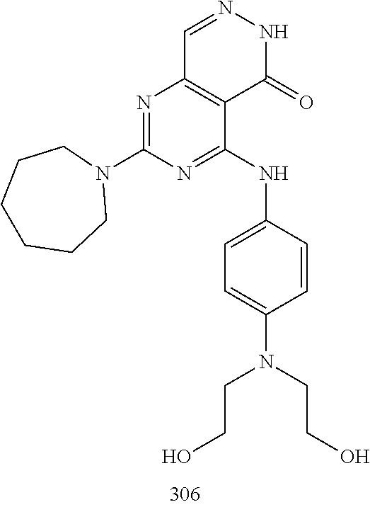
C1=NNC(=O)C2=C1N=C(N1CCCCCC1)N=C2NC1=CC=C(N(CCO)CCO)C=C1
